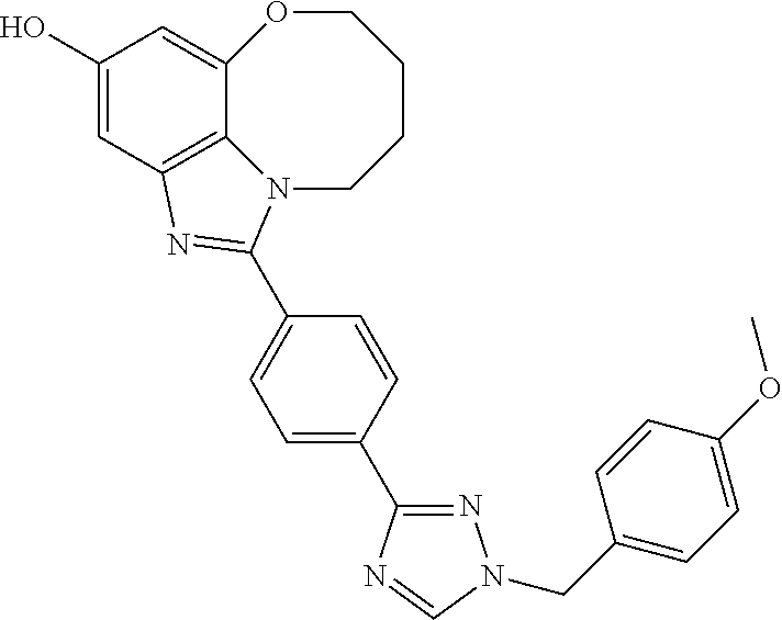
C1(O)=CC2=C3C(=C1)OCCCCN3C(C1=CC=C(C3=NN(CC4=CC=C(OC)C=C4)C=N3)C=C1)=N2
